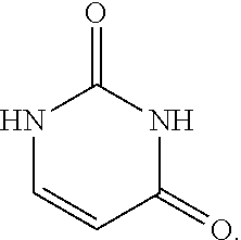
N1C=CC(=O)NC1=O
